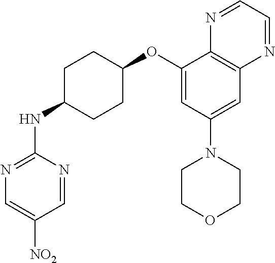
C1=NC(NC2CCC(OC3=CC(N4CCOCC4)=CC4=C3N=CC=N4)CC2)=NC=C1[NO2]
